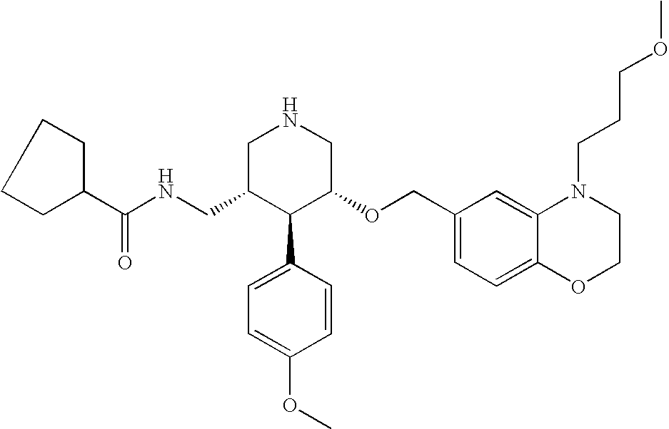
C(C1C(C2=CC=C(OC)C=C2)C(OCC2=CC=C3C(=C2)N(CCCOC)CCO3)CNC1)NC(C1CCCC1)=O
